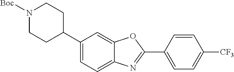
N1([Boc])CCC(C2=CC=C3C(=C2)OC(C2=CC=C([CF3])C=C2)=N3)CC1
